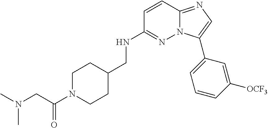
N(C1=NN2C(=NC=C2C2=CC=CC([OCF3])=C2)C=C1)CC1CCN(C(CN(C)C)=O)CC1
